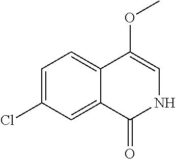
C1=C(Cl)C=C2C(=C1)C(OC)=CNC2=O
